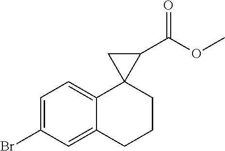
C1=C(Br)C=C2C(=C1)C1(CCC2)C(C(OC)=O)C1
